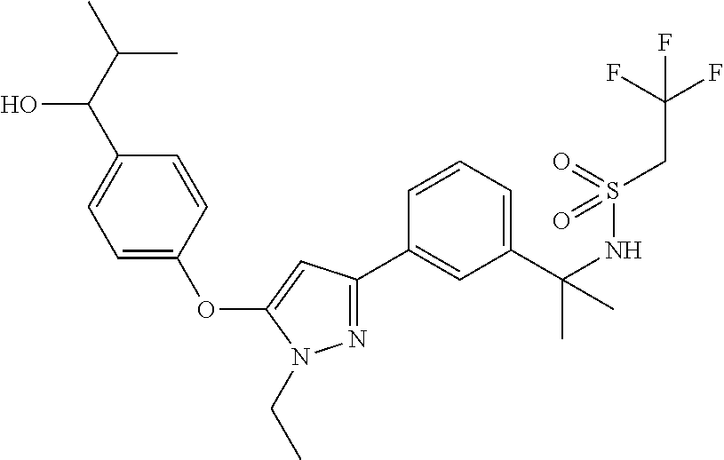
C1=C(C(NS(CC(F)(F)F)(=O)=O)(C)C)C=C(C2=NN(CC)C(OC3=CC=C(C(O)C(C)C)C=C3)=C2)C=C1
